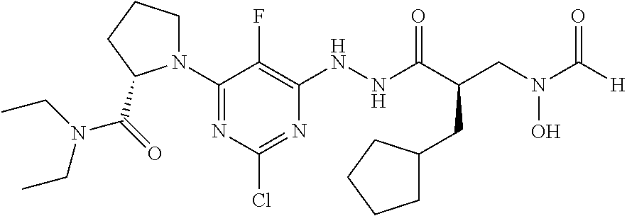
N1(C2=NC(Cl)=NC(NNC(=O)C(CN(O)C(=O)[H])CC3CCCC3)=C2F)CCCC1C(N(CC)CC)=O
